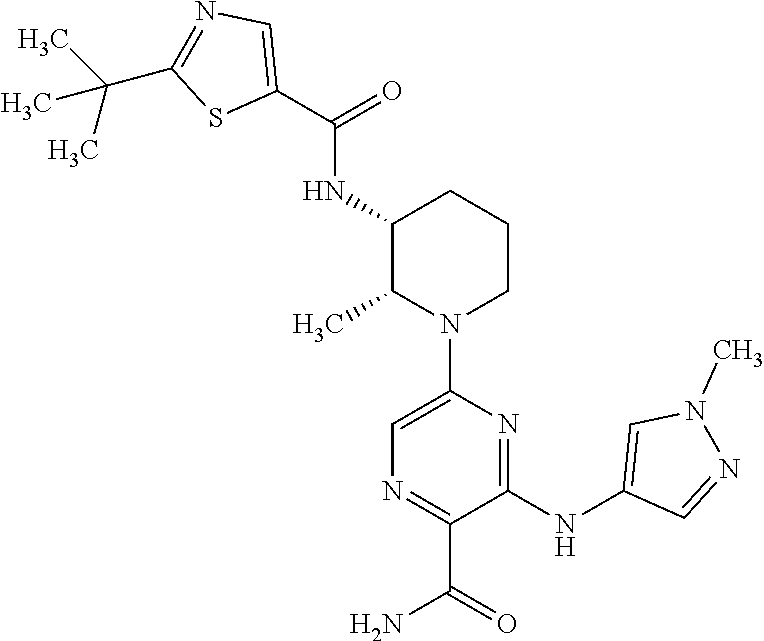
C1(C(=O)NC2C(C)N(C3=CN=C(C(=O)N)C(NC4=CN(C)N=C4)=N3)CCC2)=CN=C(C(C)(C)C)S1
